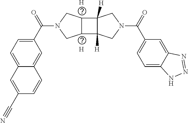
[H].[H].C1=C(C(N2CC3C(C4([H])C3([H])CN(C(C3=CC=C5C(=C3)N=NN5)=O)C4)C2)=O)C=C2C(=C1)C=C(C#N)C=C2
